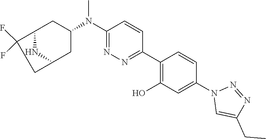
C1(N(C2=NN=C(C3=C(O)C=C(N4C=C(CC)N=N4)C=C3)C=C2)C)CC2C(F)(F)CC(C1)N2
